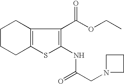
C12=C(C(C(OCC)=O)=C(NC(CN3CCC3)=O)S1)CCCC2
